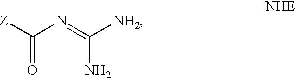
[Z]C(N=C([NH2])N)=O
